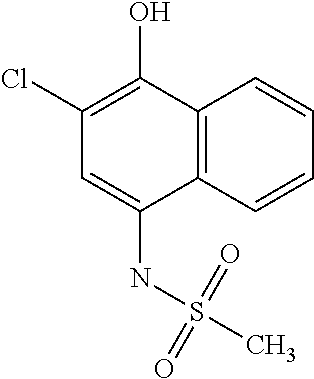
C1(Cl)=C(O)C2=C(C(NS(C)(=O)=O)=C1)C=CC=C2
